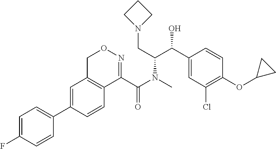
C1=C(C2=CC=C(F)C=C2)C=CC2=C1CON=C2C(N(C(C(C1=CC(Cl)=C(OC2CC2)C=C1)O)CN1CCC1)C)=O
